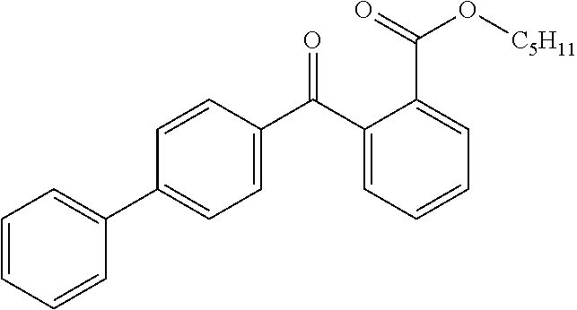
C1=CC=CC=C1C1=CC=C(C(C2=CC=CC=C2C(O[C5H11])=O)=O)C=C1
